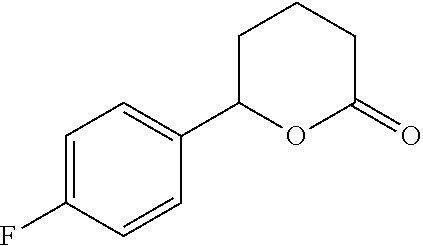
C1=C(F)C=CC(C2OC(=O)CCC2)=C1
